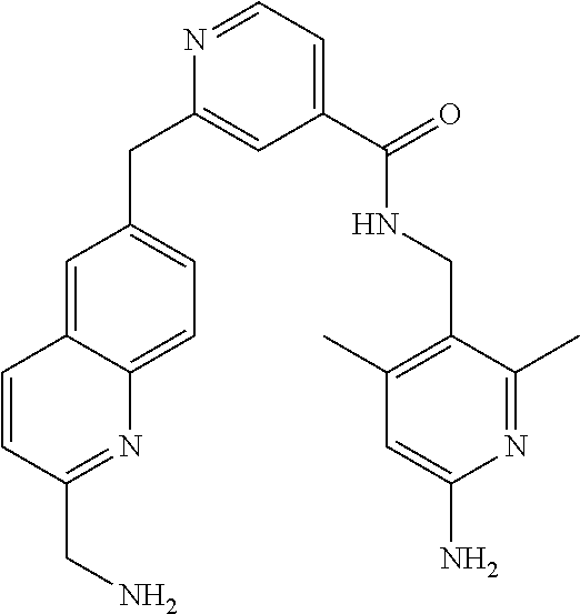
N1=CC=C(C(=O)NCC2=C(C)C=C(N)N=C2C)C=C1CC1=CC=C2C(=C1)C=CC(CN)=N2
